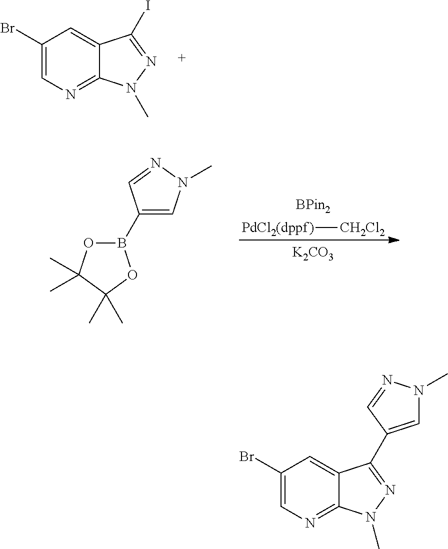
C1(Br)=CN=C2C(=C1)C(I)=NN2C.[PdCl2(dppf)][CH2Cl2].[K2CO3].B1(C2=CN(C)N=C2)OC(C)(C)C(C)(C)O1.C1=C(C2=NN(C)C3=NC=C(Br)C=C32)C=NN1C
